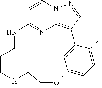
C1=CN2C3=C(C=N2)C2=CC(=CC=C2C)OCCNCCCNC1=N3
